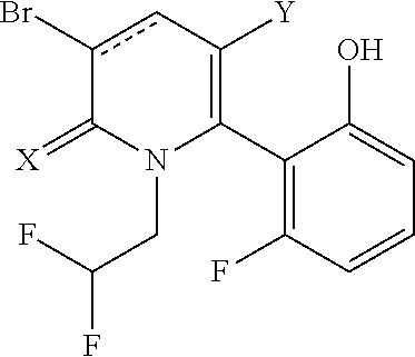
C1(C2=C([Y])cc(Br)C(=[X])N2CC(F)F)=C(F)C=CC=C1O
